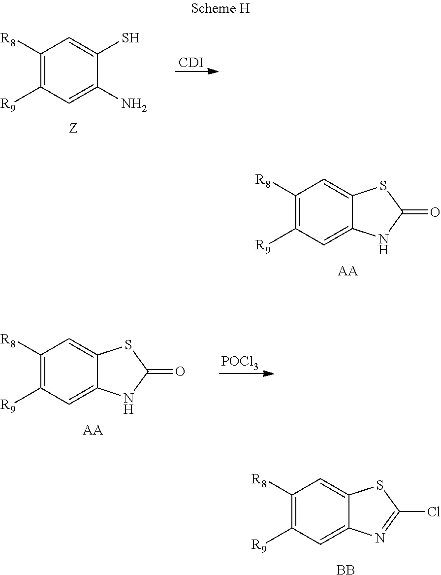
C1([R8])=C([R9])C=C2C(=C1)SC(=O)N2.[AA].C1([R8])=C([R9])C=C(N)C(S)=C1.[CDI].C1([R8])=C([R9])C=C2C(=C1)SC(=O)N2.[AA].[POCl3].C1([R8])=C([R9])C=C2C(=C1)SC(Cl)=N2.[BB]
